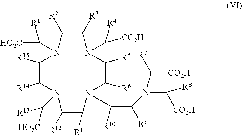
C1([R2])C([R3])N(C([R4])[CO2H])C([R5])C([R6])N(C(C(N(C([R8])[CO2H])C([CO2H])[R7])[R9])[R10])C([R11])C([R12])N(C([R13])[HO2C])C([R14])C([R15])N1C([HO2C])[R1]
